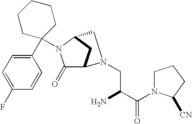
C1(=O)C2CC(N1C1(C3=CC=C(F)C=C3)CCCCC1)CN2CC(C(N1CCCC1[CN])=O)N
